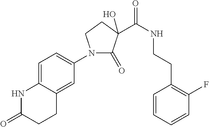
N1(C2=CC=C3C(=C2)CCC(=O)N3)C(=O)C(O)(C(NCCC2=C(F)C=CC=C2)=O)CC1
